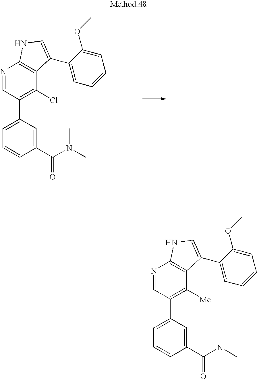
N1=CC(C2=CC=CC(C(=O)N(C)C)=C2)=C(Cl)C2=C1NC=C2C1=CC=CC=C1OC.N1=CC(C2=CC=CC(C(=O)N(C)C)=C2)=C([Me])C2=C1NC=C2C1=CC=CC=C1OC
